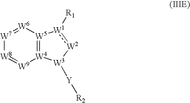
[W4]12=[W5]([W6]=[W7][W8]=[W9]1)[W1]([R1]):[W2][W3]2[Y][R2]
